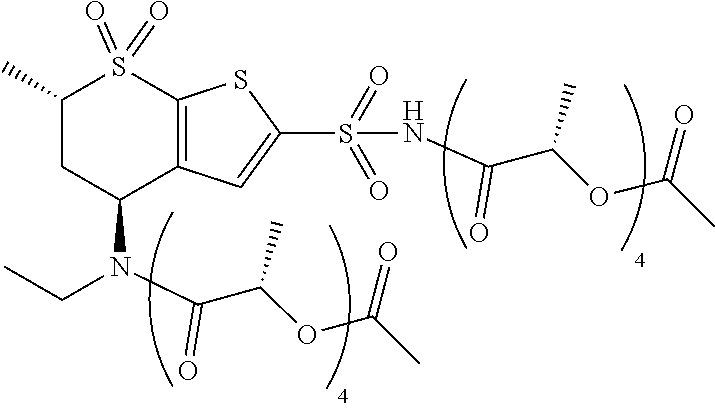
C1(C)CC(N(CC)C(C(OC(C)=O)C)=O)C2=C(S1(=O)=O)SC(S(NC(C(OC(C)=O)C)=O)(=O)=O)=C2
